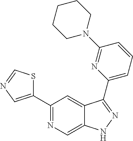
C1(C2=CN=CS2)=NC=C2C(=C1)C(C1=CC=CC(N3CCCCC3)=N1)=NN2
